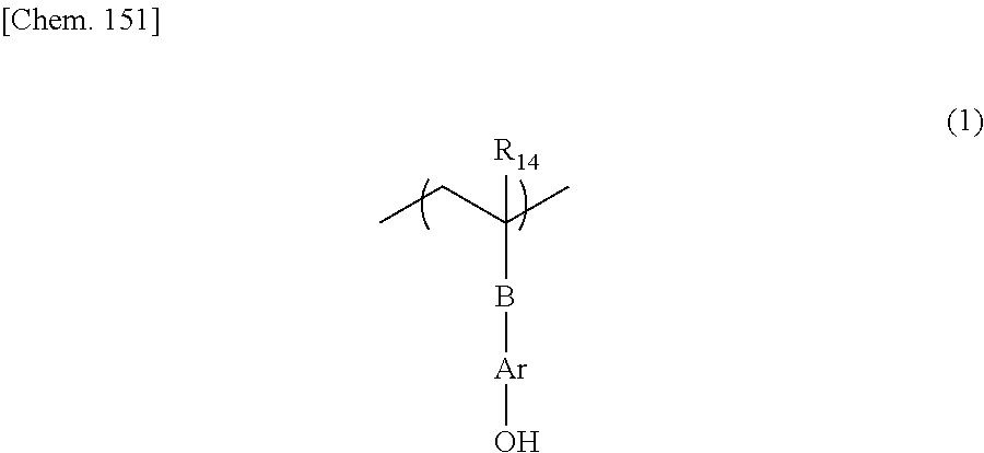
CCC(C)([R14])B[Ar]O
